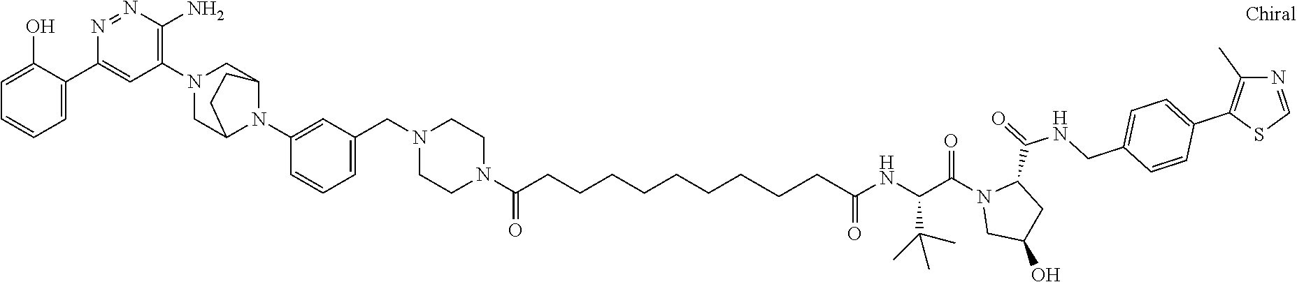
C1(O)=CC=CC=C1C1=CC(N2CC3N(C4=CC(CN5CCN(C(CCCCCCCCCC(NC(C(N6CC(O)CC6C(NCC6=CC=C(C7=C(C)N=CS7)C=C6)=O)=O)C(C)(C)C)=O)=O)CC5)=CC=C4)C(C2)CC3)=C(N)N=N1
